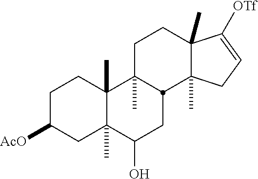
C1C([AcO])CC2(C)C(C)(C1)C1(C)CCC3(C)C(C)(CC=C3[OTf])C1CC2O
